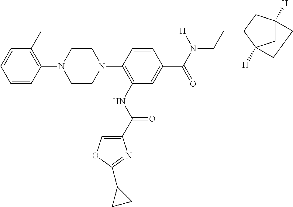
C1=CC(N2CCN(C3=C(NC(=O)C4=COC(C5CC5)=N4)C=C(C(=O)N(CCC4CC5([H])CC4([H])CC5)[H])C=C3)CC2)=C(C)C=C1
